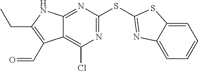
N1=C(SC2=NC3=CC=CC=C3S2)N=C2C(=C1Cl)C(C=O)=C(CC)N2
